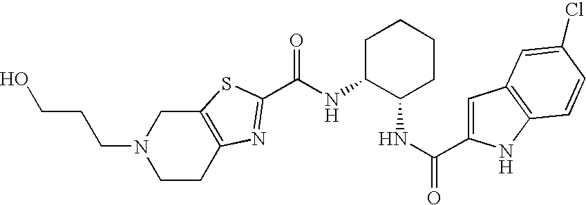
N(C1C(NC(=O)C2=CC3=C(N2)C=CC(Cl)=C3)CCCC1)C(=O)C1=NC2=C(CN(CCCO)CC2)S1
